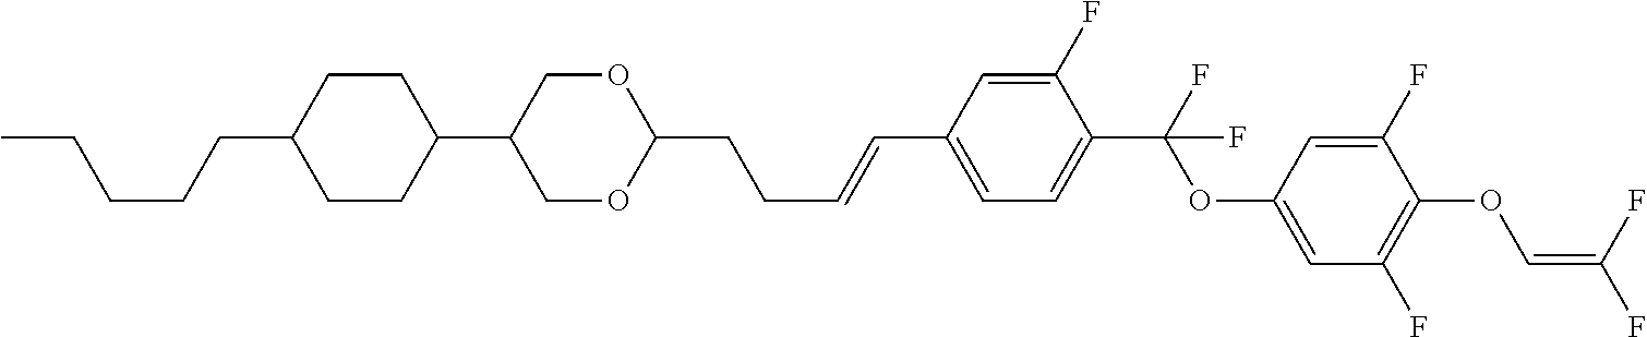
C1CC(C2COC(CCC=CC3=CC=C(C(F)(OC4=CC(F)=C(OC=C(F)F)C(F)=C4)F)C(F)=C3)OC2)CCC1CCCCC
